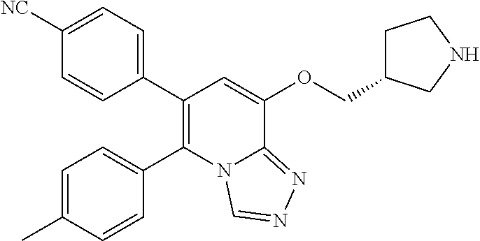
C1(C2=C(C3=CC=C(C)C=C3)N3C(=NN=C3)C(OCC3CCNC3)=C2)=CC=C([NC])C=C1
